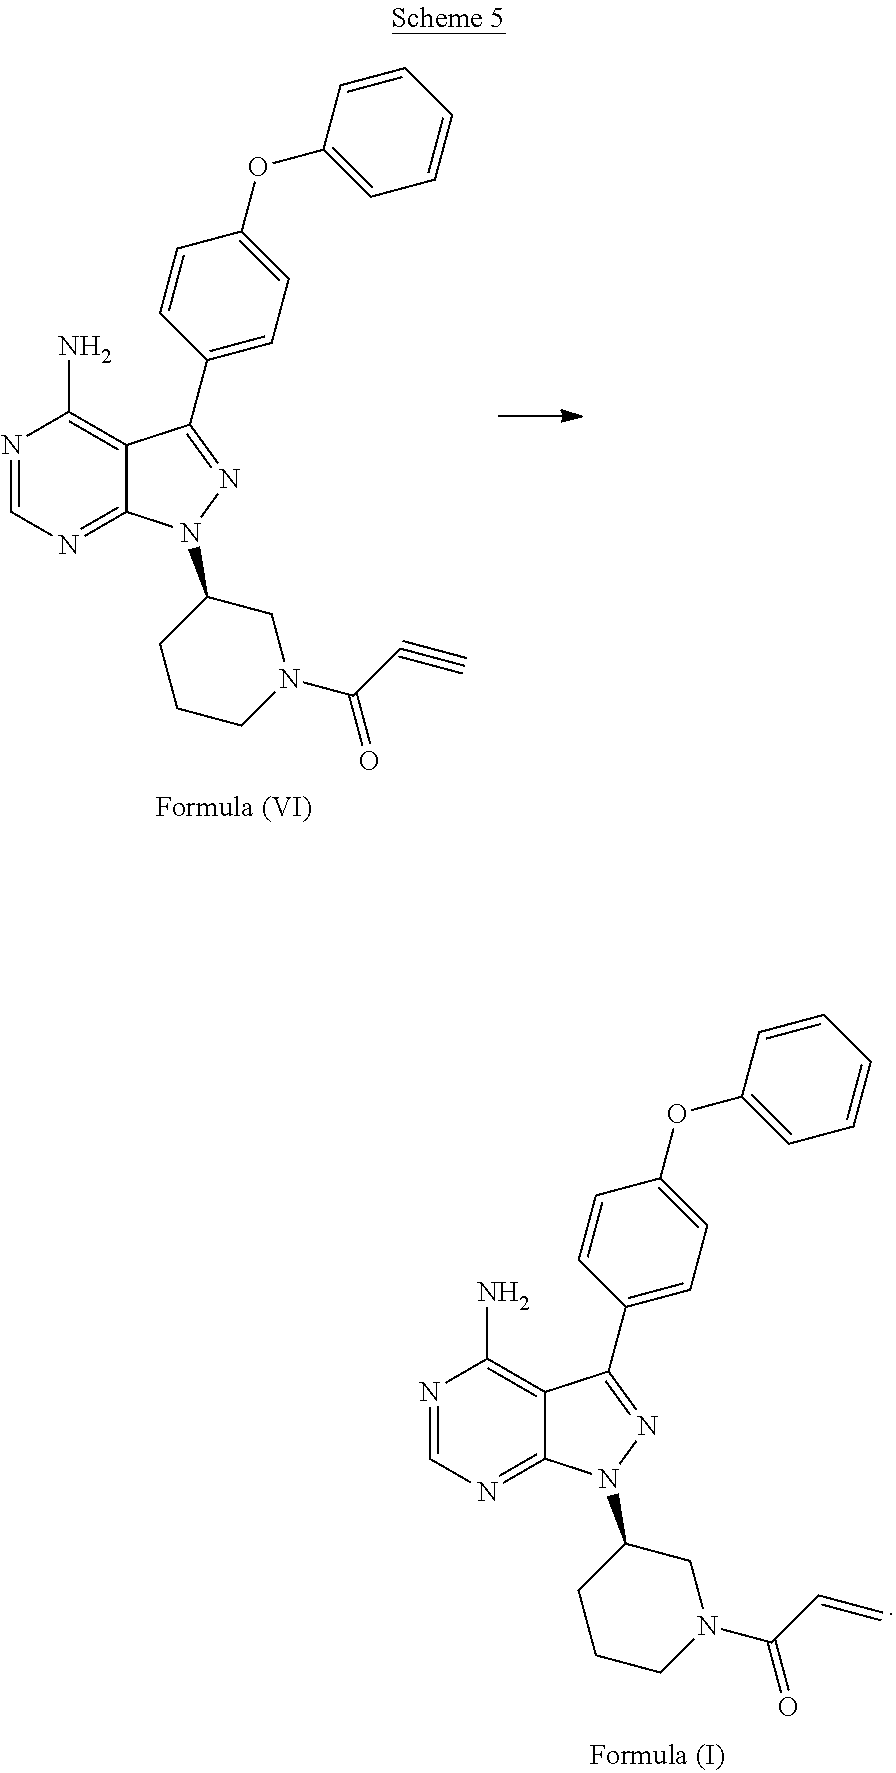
N1=CN=C2C(=C1N)C(C1=CC=C(OC3=CC=CC=C3)C=C1)=NN2C1CCCN(C(C=C)=O)C1.N1=CN=C2C(=C1N)C(C1=CC=C(OC3=CC=CC=C3)C=C1)=NN2C1CCCN(C(C#C)=O)C1
